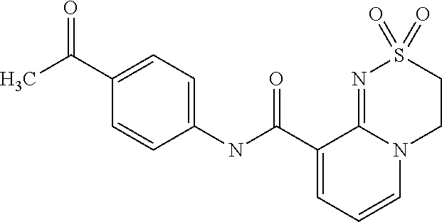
C1(NC(C2=CC=CN3C2=NS(=O)(=O)CC3)=O)=CC=C(C(C)=O)C=C1
